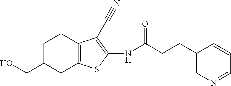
C1C(CO)CC2=C(C1)C(C#N)=C(NC(CCC1=CN=CC=C1)=O)S2
